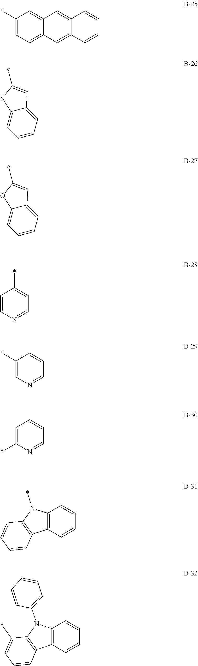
C1(*)=CC=C2C(=C1)C=C1C(=C2)C=CC=C1.C1=CC=C2C(=C1)SC(*)=C2.C1=CC=C2C(=C1)OC(*)=C2.C1=CN=CC=C1*.C1(*)=CN=CC=C1.C1=C(*)N=CC=C1.C12=C(C=CC=C1)C1=C(N2*)C=CC=C1.C12=C(C=CC=C1)C1=C(N2C2=CC=CC=C2)C(*)=CC=C1
